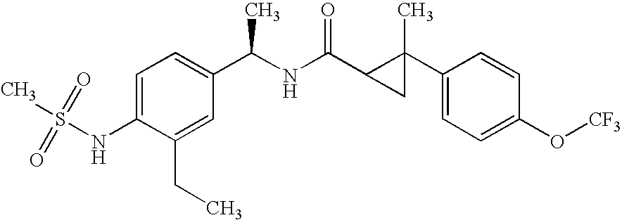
C1=C(NS(C)(=O)=O)C(CC)=CC(C(NC(C2CC2(C2=CC=C(O[CF3])C=C2)C)=O)C)=C1
